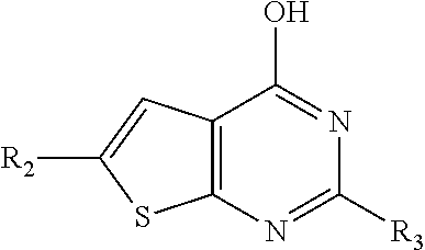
C12=C(N=C([R3])N=C1O)SC([R2])=C2
